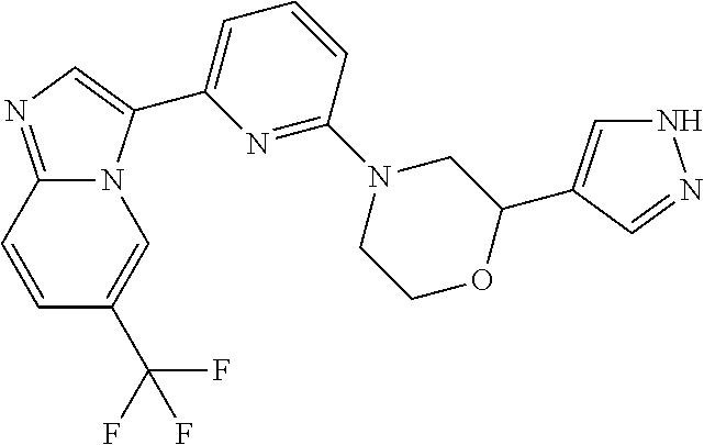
C12=NC=C(C3=CC=CC(N4CCOC(C5=CNN=C5)C4)=N3)N1C=C(C(F)(F)F)C=C2
